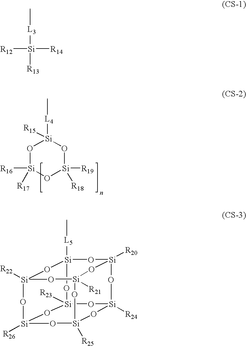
O1[Si]([R16])([R17])O[Si]([R19])([R18])O[Si]1([L4]C)[R15].[R12][Si]([R14])([L3]C)[R13].C[L5][Si]12O[Si]3([R20])O[Si]4([R24])O[Si]([R23])(O1)O[Si]1([R26])O[Si]([R22])(O2)O[Si]([R21])(O3)O[Si]([R25])(O4)O1
